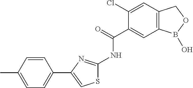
C1(Cl)=CC2=C(C=C1C(=O)NC1=NC(C3=CC=C(C)C=C3)=CS1)B(O)OC2
